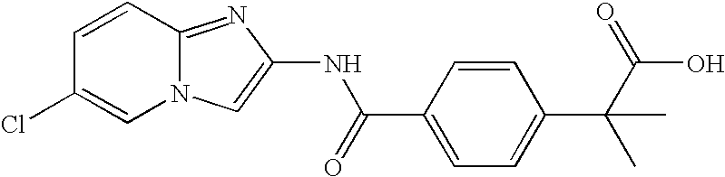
C1=CC2=NC(NC(C3=CC=C(C(C)(C)C(O)=O)C=C3)=O)=CN2C=C1Cl
